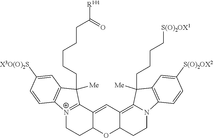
C12=CC3=C4N(CCC3OC1CC[N+]1=C2C(CCCCCC([R101])=O)([Me])C2=C1C=CC([X3O(O)2S])=C2)C1=C(C=C([S(O)2OX2])C=C1)C4(CCCC[S(O)2OX1])[Me]
